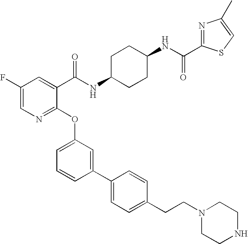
C(NC1CCC(NC(C2=CC(F)=CN=C2OC2=CC=CC(C3=CC=C(CCN4CCNCC4)C=C3)=C2)=O)CC1)(=O)C1=NC(C)=CS1
